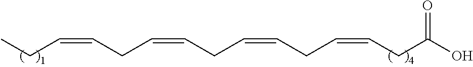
O=C(O)CC=CCC=CCC=CCC=CCC
